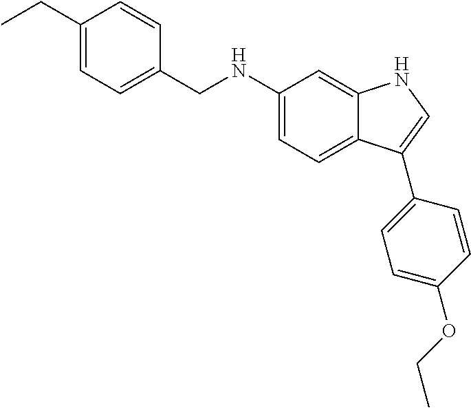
C1(CC)=CC=C(CNC2=CC=C3C(=C2)NC=C3C2=CC=C(OCC)C=C2)C=C1
